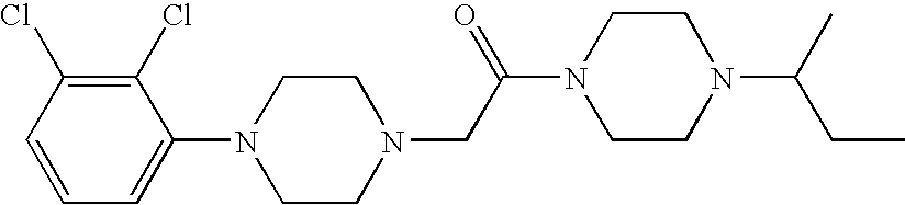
C1(Cl)=C(Cl)C=CC=C1N1CCN(CC(N2CCN(C(CC)C)CC2)=O)CC1
